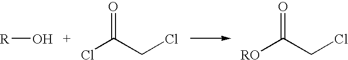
[R]O.C(CCl)(Cl)=O.C([RO])(CCl)=O
